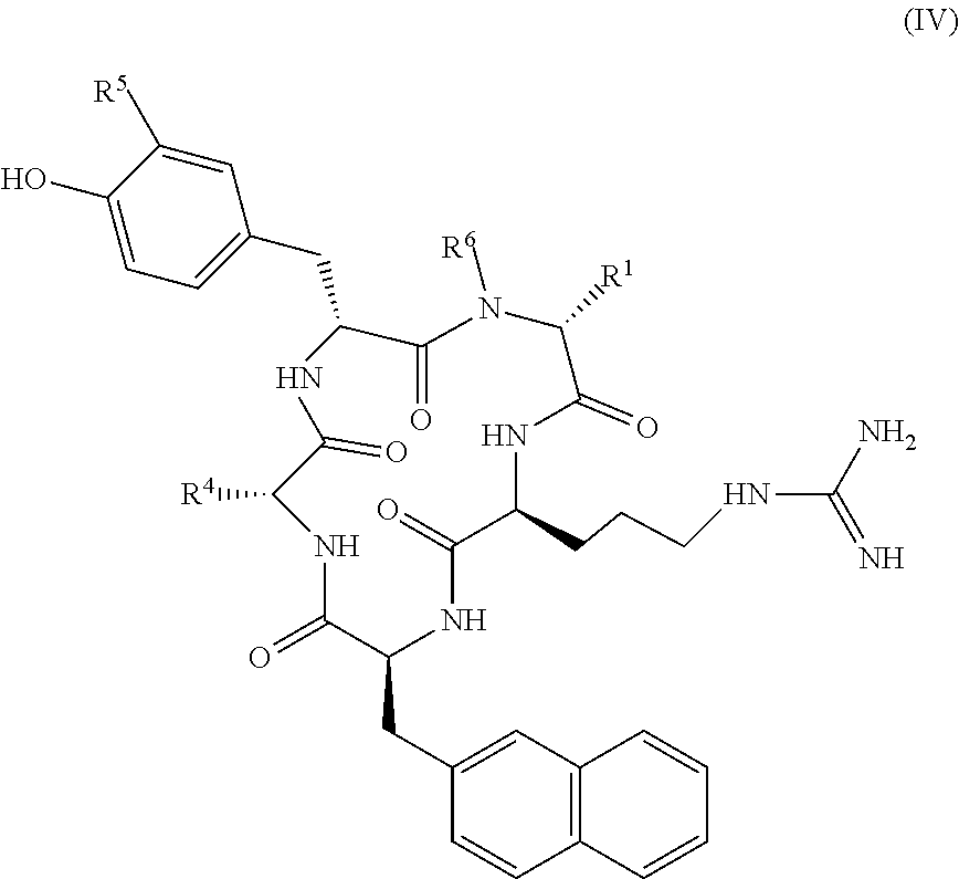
C1(O)=CC=C(CC2C(=O)N([R6])C([R1])C(=O)NC(CCCNC(N)=N)C(=O)NC(CC3=CC4=C(C=C3)C=CC=C4)C(=O)NC([R4])C(=O)N2)C=C1[R5]
